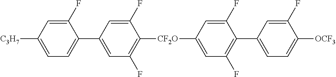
C1(F)=CC(C2=CC=C([C3H7])C=C2F)=CC(F)=C1[CF2O]C1=CC(F)=C(C2=CC=C([OCF3])C(F)=C2)C(F)=C1
